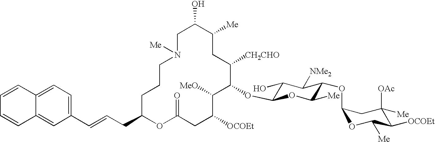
C1C(O)C([Me])CC([CH2CHO])C(OC2C(O)C([NMe2])C(OC3OC([Me])C([OCOEt])C([OAc])([Me])C3)C([Me])O2)C([MeO])C([OCOEt])CC(=O)OC(CC=CC2=CC=C3C(=C2)C=CC=C3)CCCN1[Me]
